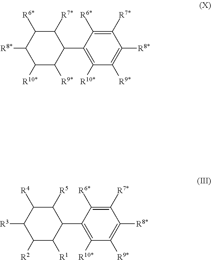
C1([R7*])C([R6*])C([R8*])C([R10*])C([R9*])C1C1=C([R10*])C([R9*])=C([R8*])C([R7*])=C1[R6*].C1([R5])C([R4])C([R3])C([R2])C([R1])C1C1=C([R10*])C([R9*])=C([R8*])C([R7*])=C1[R6*]
